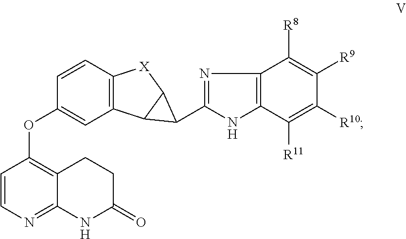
C12=C([X]C3C1C3C1=NC3=C(N1)C([R11])=C([R10])C([R9])=C3[R8])C=CC(OC1=C3C(=NC=C1)NC(=O)CC3)=C2
